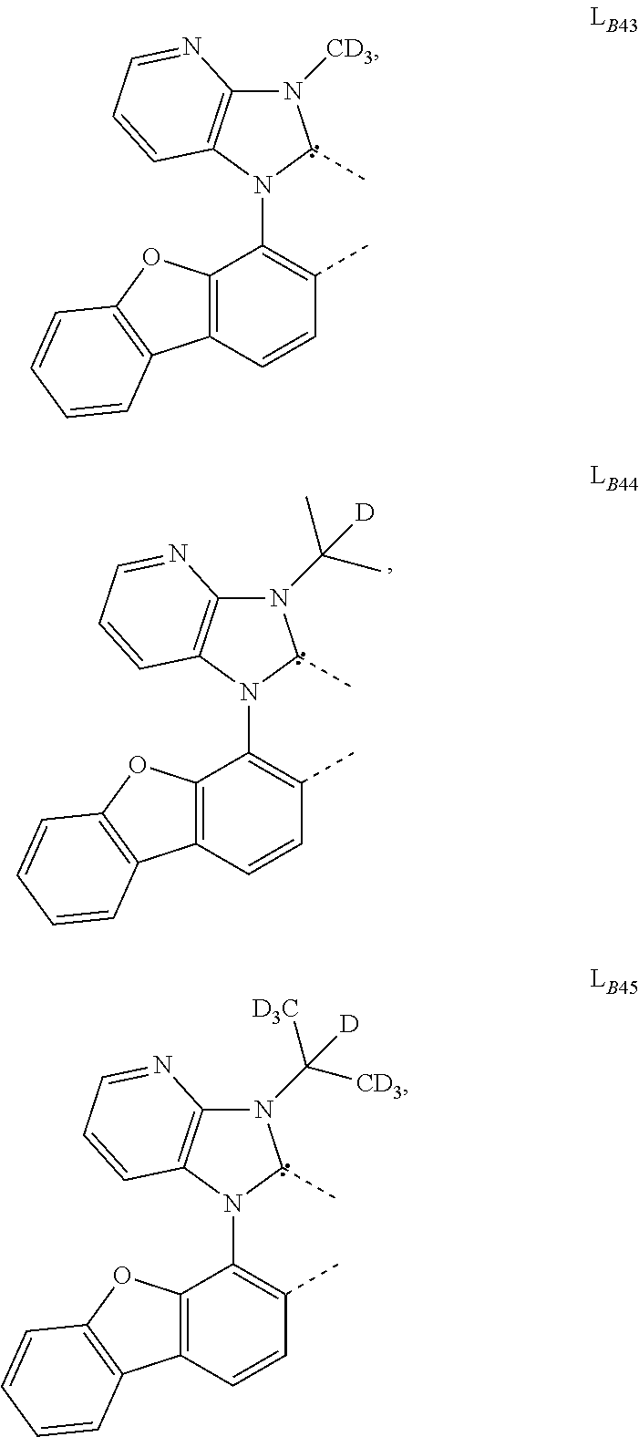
N1([CD3])C2=C(N(C3=C(C)C=CC4=C3OC3=C4C=CC=C3)C1C)C=CC=N2.N1(C([D])([D3C])[CD3])C2=C(N(C3=C(C)C=CC4=C3OC3=C4C=CC=C3)C1C)C=CC=N2.N1(C([D])(C)C)C2=C(N(C3=C(C)C=CC4=C3OC3=C4C=CC=C3)C1C)C=CC=N2
